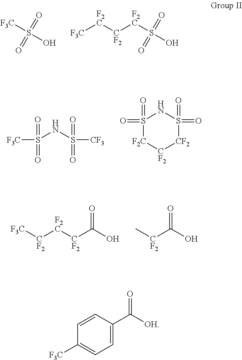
[F3C]S(O)(=O)=O.[F3C][F2C][CF2][F2C]S(O)(=O)=O.S(NS([CF3])(=O)=O)([F3C])(=O)=O.S1(=O)(=O)[F2C][CF2][CF2]S(=O)(=O)N1.[F3C][CF2][F2C][CF2]C(O)=O.C[CF2]C(O)=O.C1(C([OH])=O)=CC=C([F3C])C=C1
